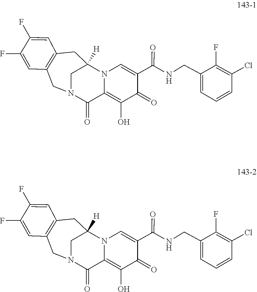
C1=C(CNC(=O)C2=CN3C(=C(O)C2=O)C(=O)N2CC4=C(C=C(F)C(F)=C4)CC3([H])C2)C(F)=C(Cl)C=C1.C1=C(CNC(=O)C2=CN3C(=C(O)C2=O)C(=O)N2CC4=C(C=C(F)C(F)=C4)CC3([H])C2)C(F)=C(Cl)C=C1
